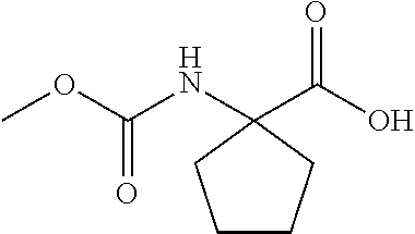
O(C(NC1(C(O)=O)CCCC1)=O)C
